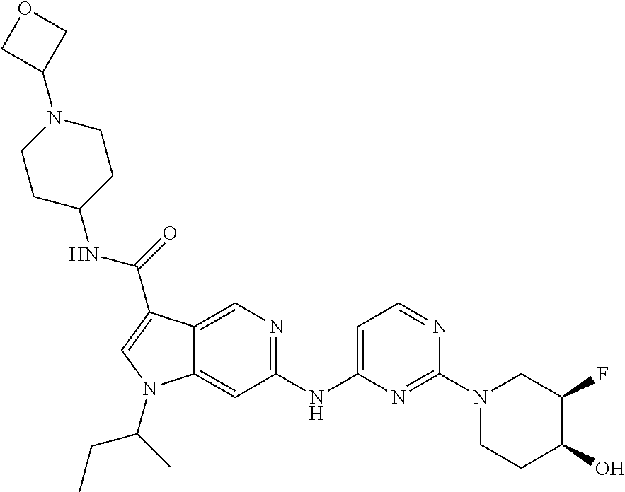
C1(NC2=CC=NC(N3CCC(O)C(F)C3)=N2)=NC=C2C(=C1)N(C(C)CC)C=C2C(=O)NC1CCN(C2COC2)CC1
